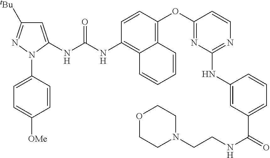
C1=CC(OC2=NC(NC3=CC(C(=O)NCCN4CCOCC4)=CC=C3)=NC=C2)=C2C(=C1NC(NC1=CC([tBu])=NN1C1=CC=C([OMe])C=C1)=O)C=CC=C2
